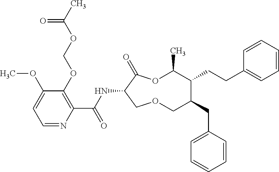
C1(OCOC(C)=O)=C(C(NC2C(=O)OC(C)C(CCC3=CC=CC=C3)C(CC3=CC=CC=C3)COC2)=O)N=CC=C1OC
